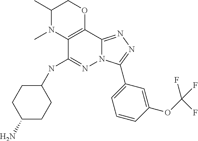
C1(C)N(C)C2=C(OC1)C1=NN=C(C3=CC=CC(OC(F)(F)F)=C3)N1N=C2NC1CCC(N)CC1
